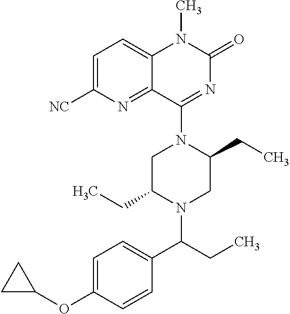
C1=C([NC])N=C2C(=C1)N(C)C(=O)N=C2N1C(CC)CN(C(C2=CC=C(OC3CC3)C=C2)CC)C(CC)C1
